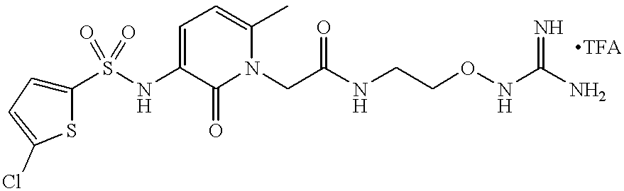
C1(S(NC2=CC=C(C)N(CC(NCCONC(N)=N)=O)C2=O)(=O)=O)=CC=C(Cl)S1
